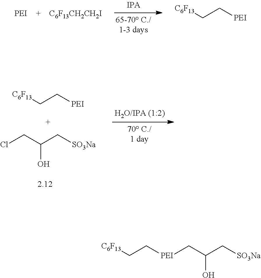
[C6F13CH2CH2I].[C6F13]CC[PEI].[C6F13]CC[PEI].C(C(C[SO3Na])O)Cl.[C6F13]CC[PEI]CC(C[SO3Na])O
